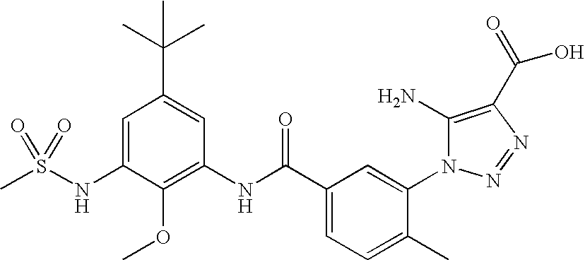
C1=C(NS(C)(=O)=O)C(OC)=C(NC(C2=CC=C(C)C(N3C(N)=C(C(=O)O)N=N3)=C2)=O)C=C1C(C)(C)C
